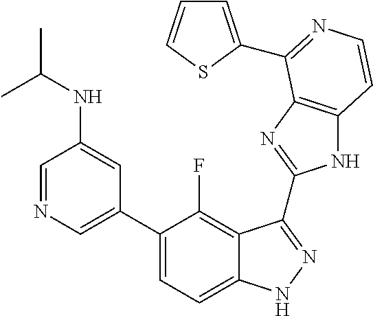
C1=C(C2=CC=C3C(=C2F)C(C2=NC4=C(N2)C=CN=C4C2=CC=CS2)=NN3)C=C(NC(C)C)C=N1
